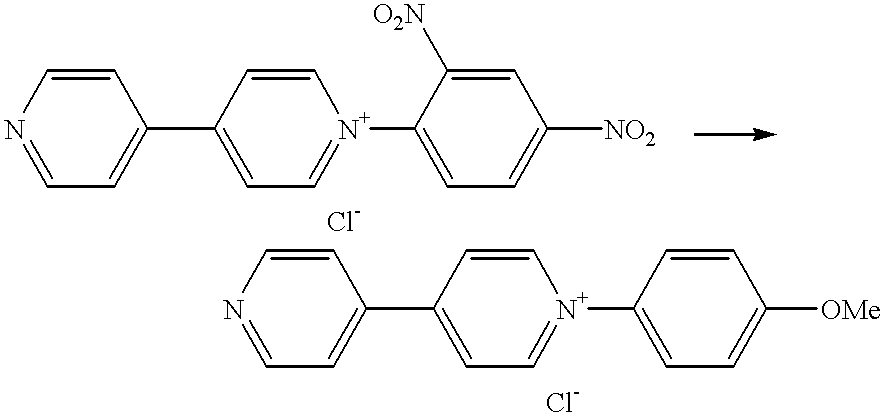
C1=CN=CC=C1C1=CC=[N+](C2=CC=C([NO2])C=C2[O2N])C=C1.C1=CN=CC=C1C1=CC=[N+](C2=CC=C([OMe])C=C2)C=C1
